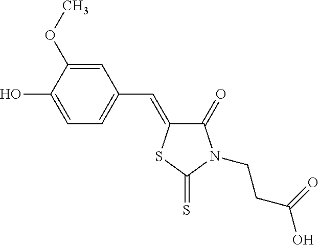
C1(O)=CC=C(C=C2C(=O)N(CCC(=O)O)C(=S)S2)C=C1OC
